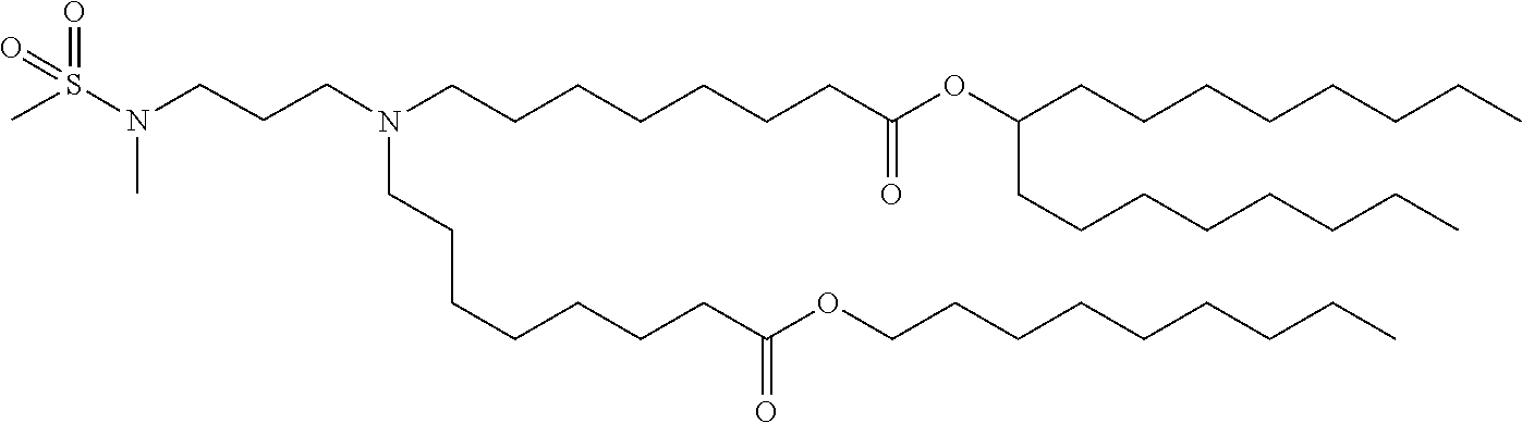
C(CC)CCCCCCOC(CCCCCCCN(CCCCCCCC(=O)OC(CCCCCCCC)CCCCCCCC)CCCN(C)S(=O)(=O)C)=O
